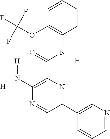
C1(C(NC2=C(OC(F)(F)F)C=CC=C2)=O)=C(N[H])N=CC(C2=CN=CC=C2)=N1.[H].[H]
